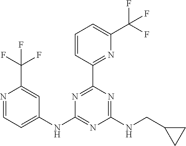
C1=CC(C2=NC(NC3=CC=NC(C(F)(F)F)=C3)=NC(NCC3CC3)=N2)=NC(C(F)(F)F)=C1
